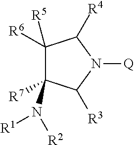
C1([R5])([R6])C([R7])(N([R2])[R1])C([R3])N([Q])C1[R4]
